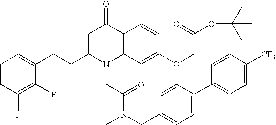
C1=CC(F)=C(F)C(CCC2=CC(=O)C3=C(N2CC(N(CC2=CC=C(C4=CC=C([CF3])C=C4)C=C2)C)=O)C=C(OCC(OC(C)(C)C)=O)C=C3)=C1
